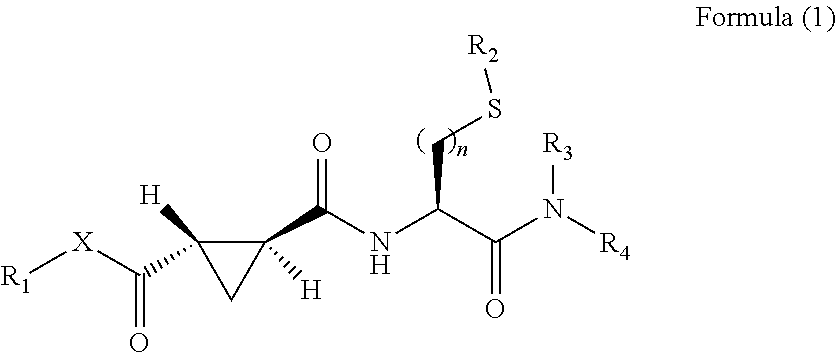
[R1][X]C(C1([H])C(C(=O)NC(C(N([R4])[R3])=O)CS[R2])([H])C1)=O
